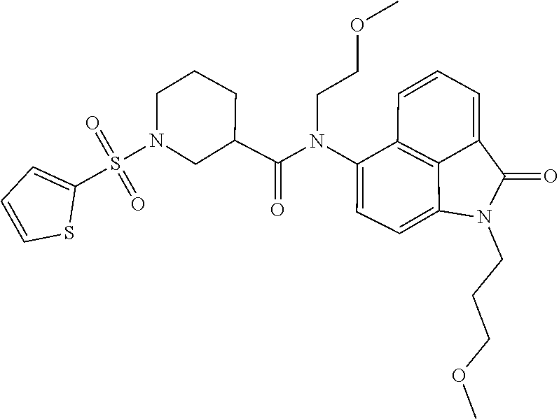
C1(C(N(C2=CC=C3C4=C2C=CC=C4C(=O)N3CCCOC)CCOC)=O)CN(S(=O)(=O)C2=CC=CS2)CCC1
